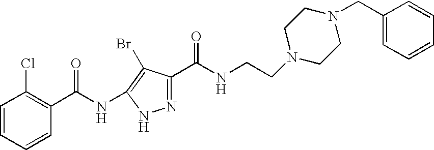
C1=CC=CC(C(=O)NC2=C(Br)C(C(NCCN3CCN(CC4=CC=CC=C4)CC3)=O)=NN2)=C1Cl
